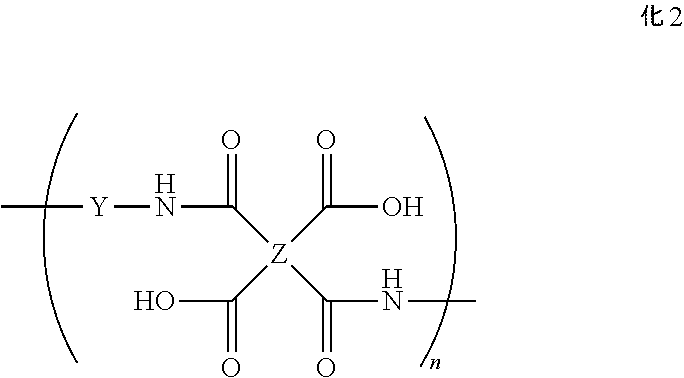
[Z](C(O)=O)(C(N[Y]C)=O)(C(O)=O)C(NC)=O
